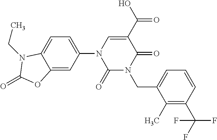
C1(=O)N(CC2=CC=CC(C(F)(F)F)=C2C)C(=O)C(C(O)=O)=CN1C1=CC=C2C(=C1)OC(=O)N2CC
